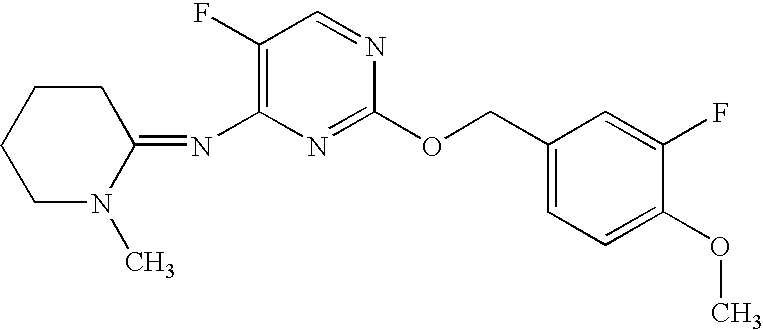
C1(F)=C(N=C2CCCCN2C)N=C(OCC2=CC=C(OC)C(F)=C2)N=C1
